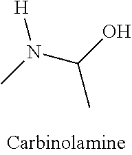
CN(C(C)O)[H]
